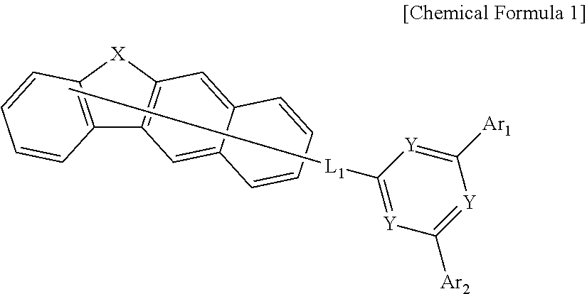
C12=C([X]C3=C1C=C1C(=C3)C=CC=C1)C=CC=C2.C1([Ar1])=[Y]C([L1]C)=[Y]C([Ar2])=[Y]1
